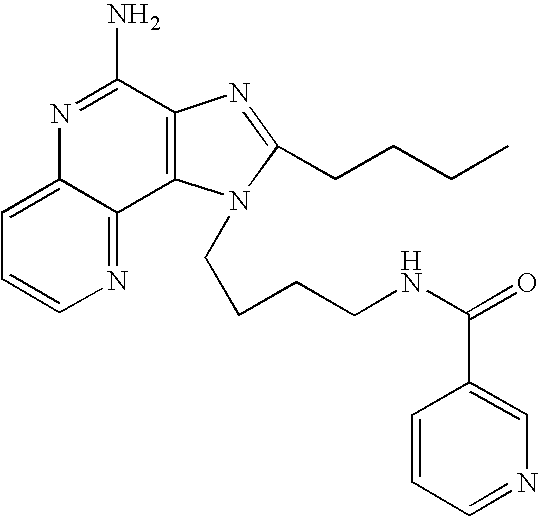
C12=CC=CN=C1C1=C(C(N)=N2)N=C(CCCC)N1CCCCNC(=O)C1=CN=CC=C1
